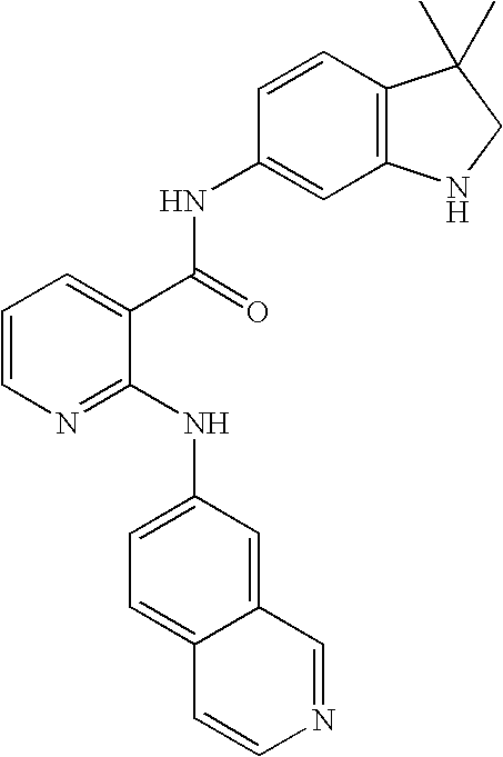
C1=CN=C(NC2=CC=C3C(=C2)C=NC=C3)C(C(=O)NC2=CC3=C(C=C2)C(C)(C)CN3)=C1
